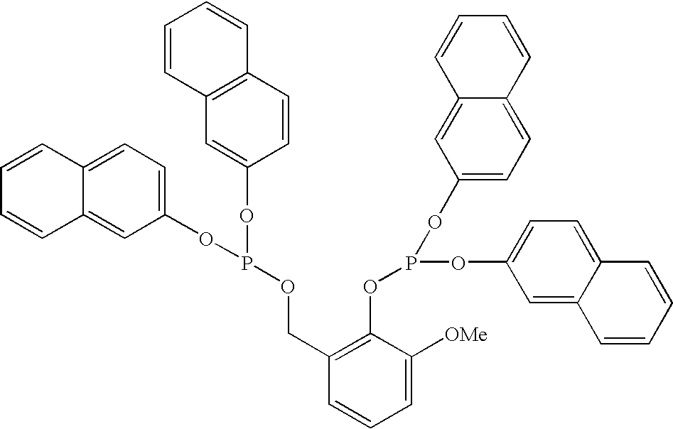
C12=CC=C(OP(OC3=CC4=C(C=C3)C=CC=C4)OCC3=C(OP(OC4=CC=C5C(=C4)C=CC=C5)OC4=CC=C5C(=C4)C=CC=C5)C([OMe])=CC=C3)C=C1C=CC=C2
